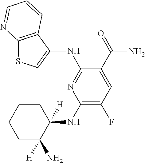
C1(NC2=NC(NC3([H])C(N)([H])CCCC3)=C(F)C=C2C(=O)N)=CSC2=C1C=CC=N2
